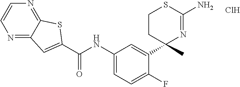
Cl.C(NC1=CC=C(F)C(C2(C)N=C(N)SCC2)=C1)(=O)C1=CC2=NC=CN=C2S1
